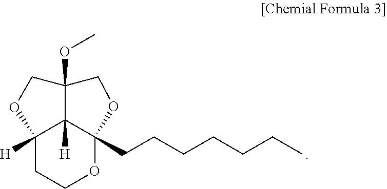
C12([H])CCOC3(CCCCCCC)C1([H])C(OC)(CO2)CO3
